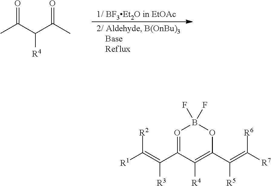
O=C(C(C(C)=O)[R4])C.O1=C(C(=C([R1])[R2])[R3])C([R4])=C(C(=C([R7])[R6])[R5])OB1(F)F
